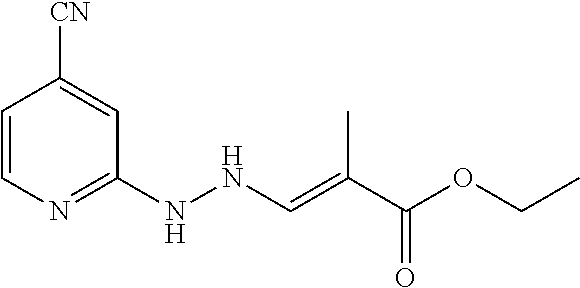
C1(NNC=C(C(OCC)=O)C)=NC=CC([CN])=C1
